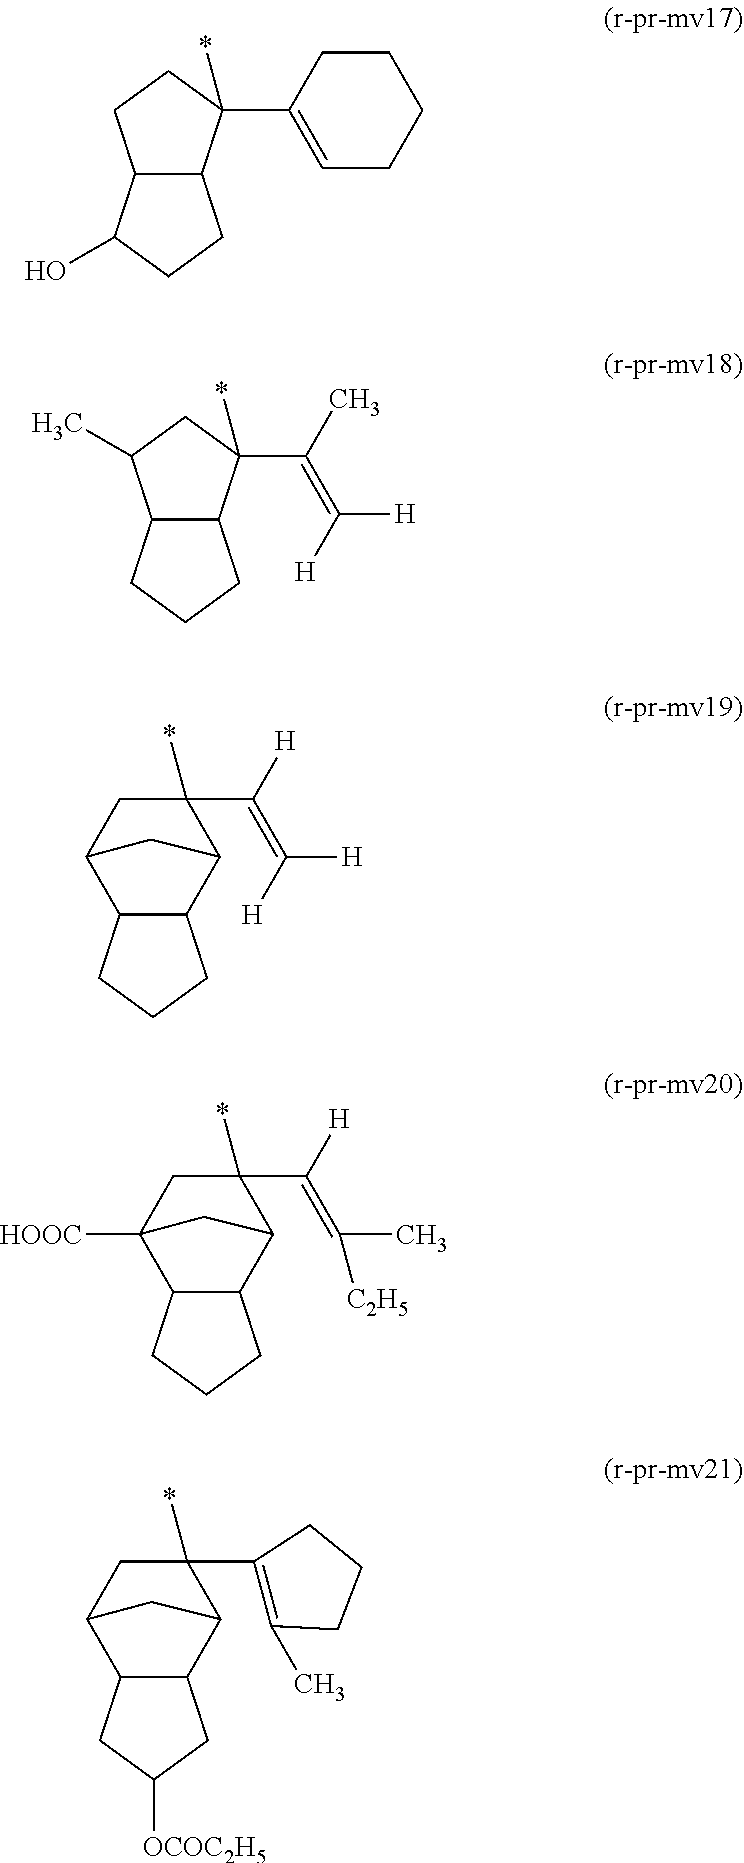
C1(C2(*)C3C(C(O)CC3)CC2)=CCCCC1.C(C)(=C([H])[H])C1(*)C2C(CCC2)C(C)C1.C([H])(=C([H])[H])C1(*)C2C3C(CCC3)C(C1)C2.C([H])(=C(C)[C2H5])C1(*)C2C3C(CCC3)C([HOOC])(C1)C2.C1(C2(*)C3C4C(CC([OCOC2H5])C4)C(C2)C3)=C(C)CCC1
